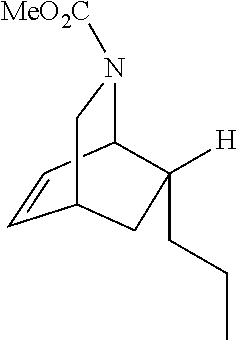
C1=CC2C([H])(CCC)CC1CN2[MeO2C]
